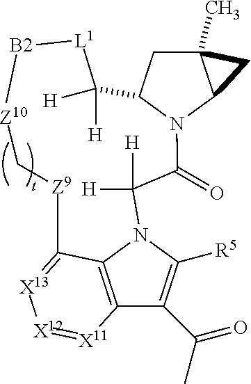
C12(C)CC3N(C1C2)C(=O)C([H])([H])N1C([R5])=C(C(C)=O)C2=C1C(=[X13][X12]=[X11]2)[Z9]C[Z10][B2][L1]C3([H])[H]
